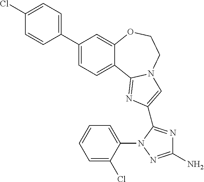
C1(C2=CC=C(Cl)C=C2)=CC=C2C(=C1)OCCN1C2=NC(C2=NC(N)=NN2C2=CC=CC=C2Cl)=C1
